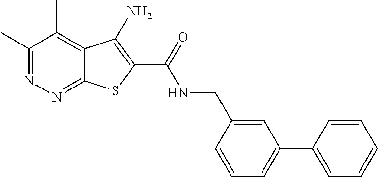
C1(C)=NN=C2C(=C1C)C(N)=C(C(=O)NCC1=CC(C3=CC=CC=C3)=CC=C1)S2
